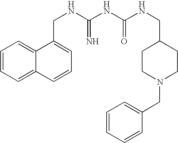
C1=CC=C2C(=C1)C(CNC(NC(NCC1CCN(CC3=CC=CC=C3)CC1)=O)=N)=CC=C2
